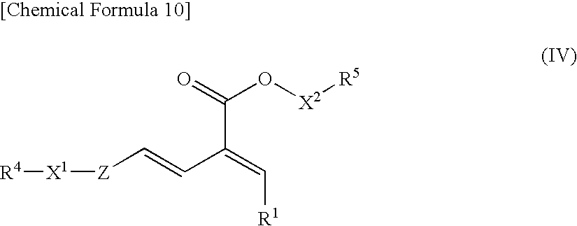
[Z](C=CC(=C[R1])C(=O)O[X2][R5])[X1][R4]
